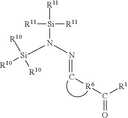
C(=NN([Si]([R10])([R10])[R10])[Si]([R11])([R11])[R11])[R6]C(=O)[R1]
